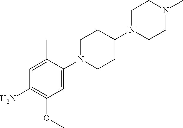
C1=C(C)C(N2CCC(N3CCN(C)CC3)CC2)=CC(OC)=C1N
